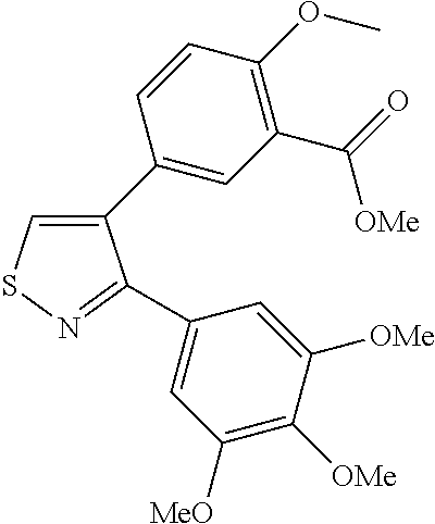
C1(C2=CC(C(=O)[OMe])=C(OC)C=C2)=CSN=C1C1=CC([MeO])=C([OMe])C([OMe])=C1
